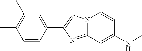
C1(C2=CN3C(=N2)C=C(NC)C=C3)=CC(C)=C(C)C=C1
